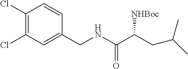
C1(Cl)=C(Cl)C=C(CNC(C(CC(C)C)[NHBoc])=O)C=C1
